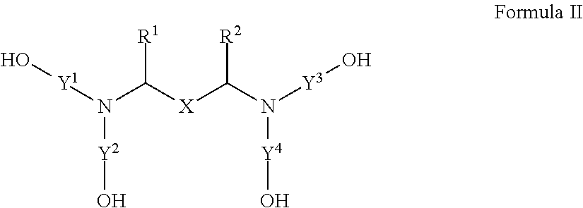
C(N([Y3]O)[Y4]O)([R2])[X]C(N([Y1]O)[Y2]O)[R1]
